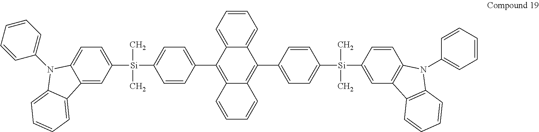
C12=CC([Si](C)(C)C3=CC=C(C4=C5C(=C(C6=CC=C([Si](C)(C)C7=CC8=C(C=C7)N(C7=CC=CC=C7)C7=C8C=CC=C7)C=C6)C6=CC=CC=C46)C=CC=C5)C=C3)=CC=C1N(C1=CC=CC=C1)C1=CC=CC=C21
